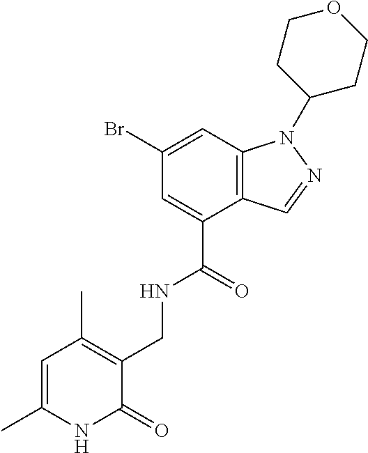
C12=C(C=C(Br)C=C1C(=O)NCC1=C(C)C=C(C)NC1=O)N(C1CCOCC1)N=C2
